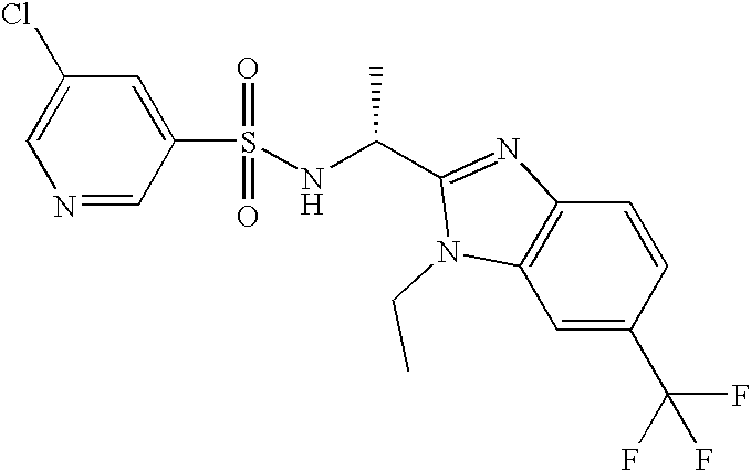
N1=CC(S(=O)(=O)NC(C2=NC3=C(C=C(C(F)(F)F)C=C3)N2CC)C)=CC(Cl)=C1
